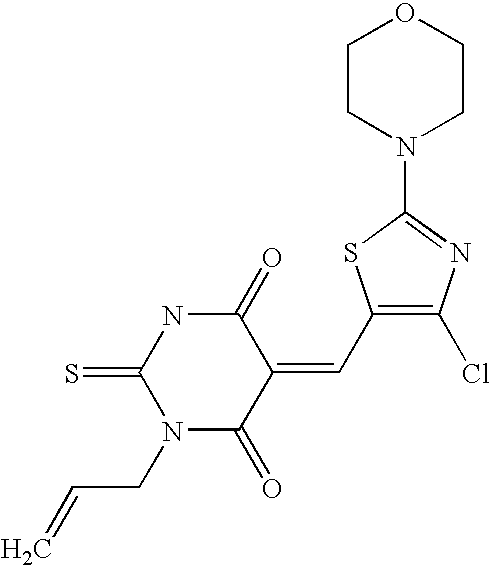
C1CN(C2=NC(Cl)=C(C=C3C(=O)NC(=S)N(CC=C)C3=O)S2)CCO1
